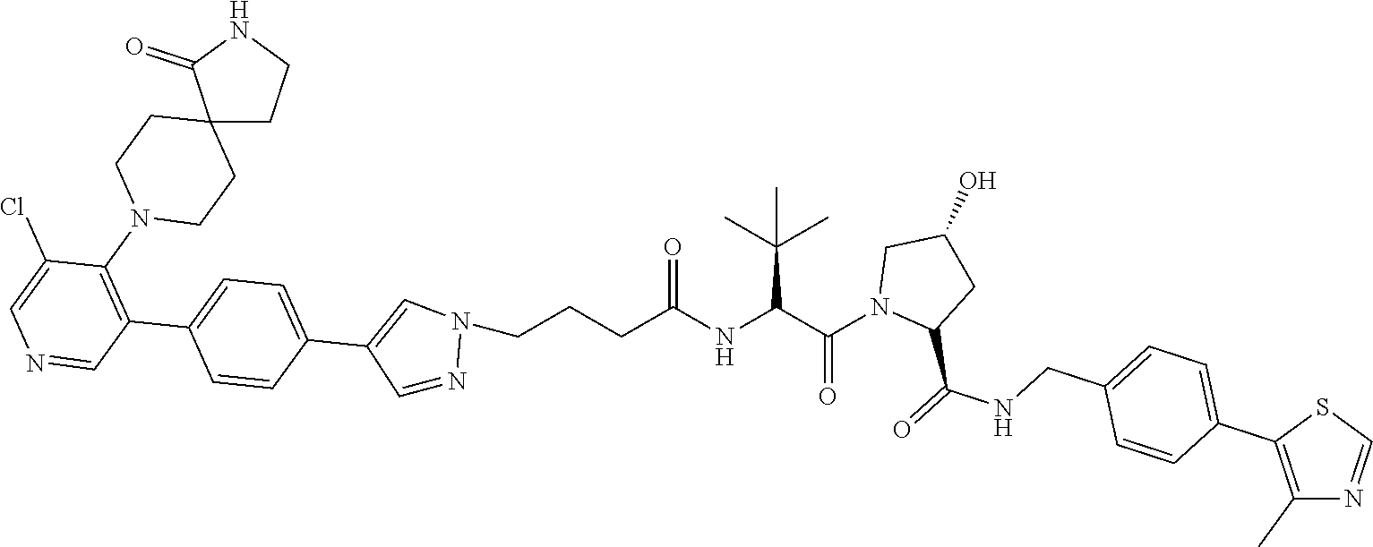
C(CCC(NC(C(N1C(C(=O)NCC2=CC=C(C3=C(C)N=CS3)C=C2)CC(O)C1)=O)C(C)(C)C)=O)N1N=CC(C2=CC=C(C3=C(N4CCC5(CC4)CCNC5=O)C(Cl)=CN=C3)C=C2)=C1
